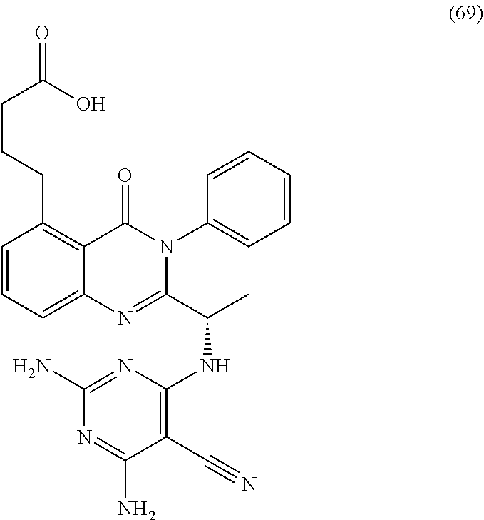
C1=CC=C2C(=C1CCCC(=O)O)C(=O)N(C1=CC=CC=C1)C(C(C)NC1=C(C#N)C(N)=NC(N)=N1)=N2
